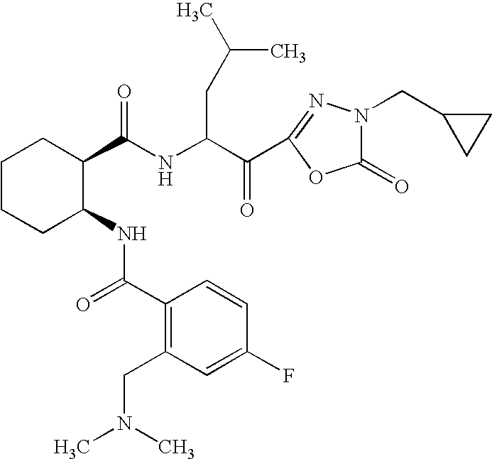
N(C(C(C1=NN(CC2CC2)C(=O)O1)=O)CC(C)C)C(=O)C1CCCCC1NC(=O)C1=C(CN(C)C)C=C(F)C=C1
